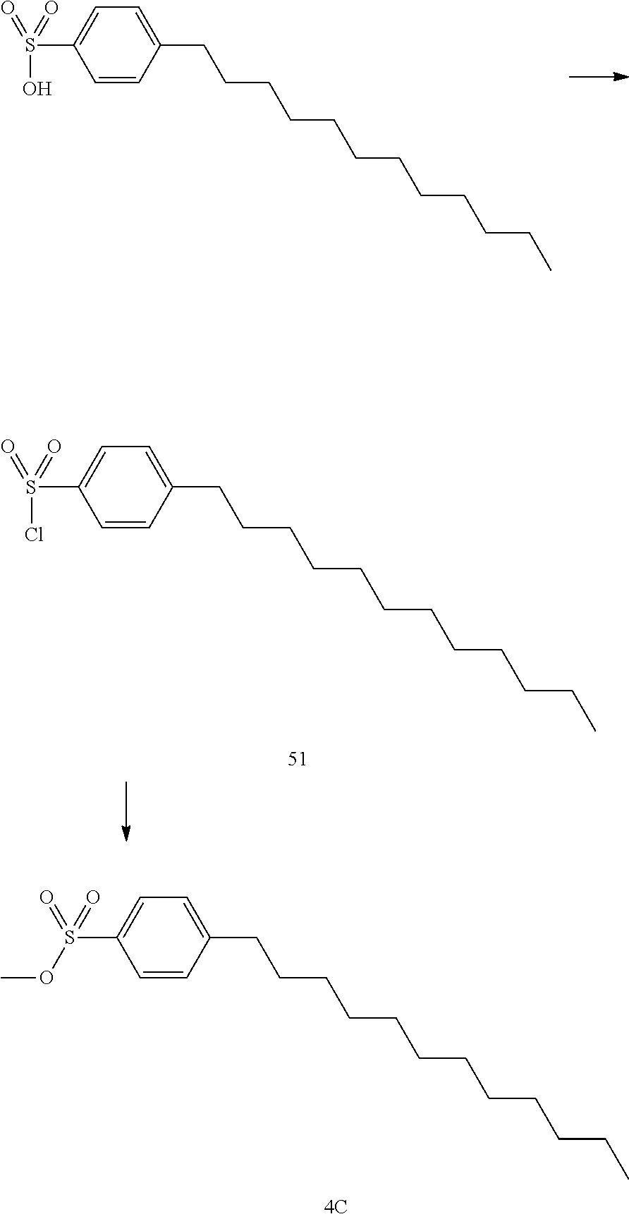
C1=CC(CCCCCCCCCCCC)=CC=C1S(=O)(=O)OC.C1=CC(CCCCCCCCCCCC)=CC=C1S(O)(=O)=O.C1=CC(CCCCCCCCCCCC)=CC=C1S(Cl)(=O)=O
